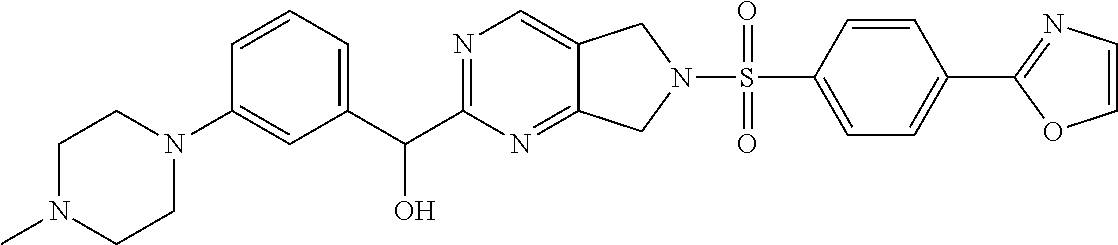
C1=CC(N2CCN(C)CC2)=CC(C(C2=NC=C3C(=N2)CN(S(=O)(C2=CC=C(C4=NC=CO4)C=C2)=O)C3)O)=C1
